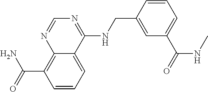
C(C1=C2N=CN=C(NCC3=CC(C(=O)NC)=CC=C3)C2=CC=C1)(N)=O
